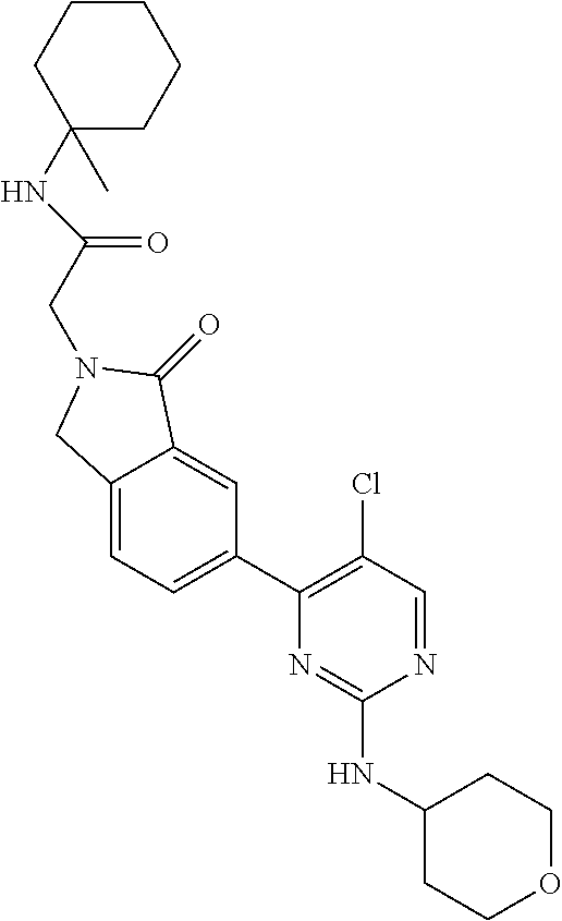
N(C(CN1CC2=CC=C(C3=C(Cl)C=NC(NC4CCOCC4)=N3)C=C2C1=O)=O)C1(C)CCCCC1
